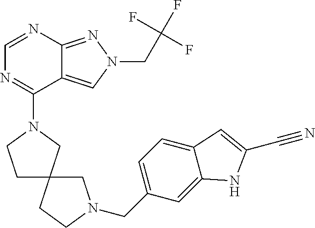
C1=NC2=NN(CC(F)(F)F)C=C2C(N2CC3(CC2)CN(CC2=CC=C4C(=C2)NC(C#N)=C4)CC3)=N1
